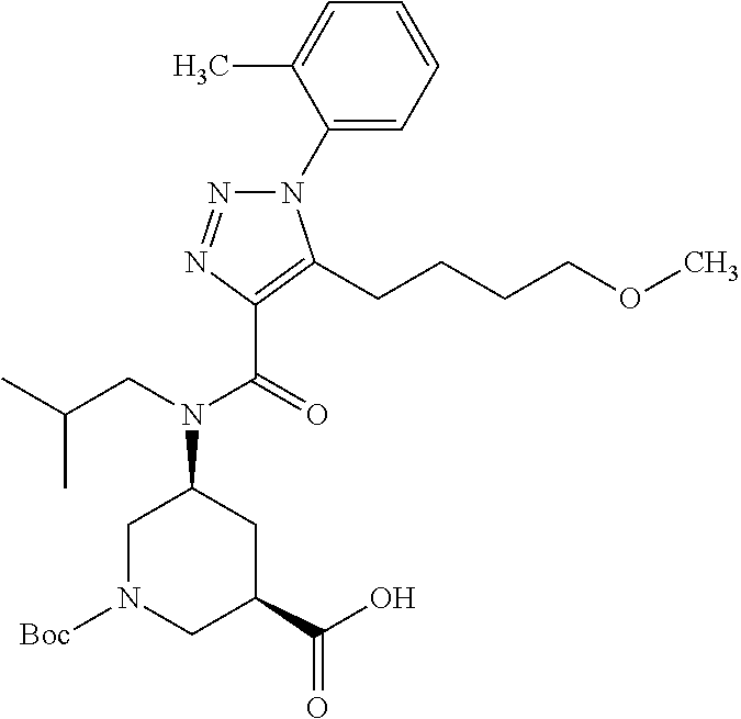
C1(N2N=NC(C(=O)N(CC(C)C)C3CN([Boc])CC(C(O)=O)C3)=C2CCCCOC)=CC=CC=C1C
